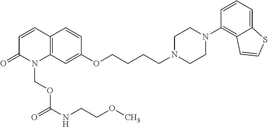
C12=C(C=CC(=O)N1COC(NCCOC)=O)C=CC(OCCCCN1CCN(C3=C4C(=CC=C3)SC=C4)CC1)=C2
